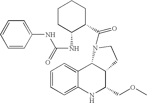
C12=CC=CC=C1NC(COC)C1C2N(C(=O)C2CCCCC2NC(=O)NC2=CC=CC=C2)CC1
